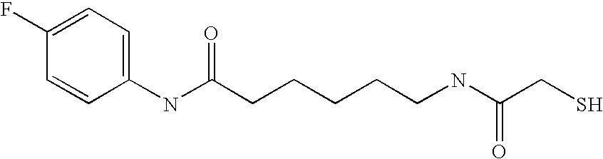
C1(F)=CC=C(NC(CCCCCNC(CS)=O)=O)C=C1
